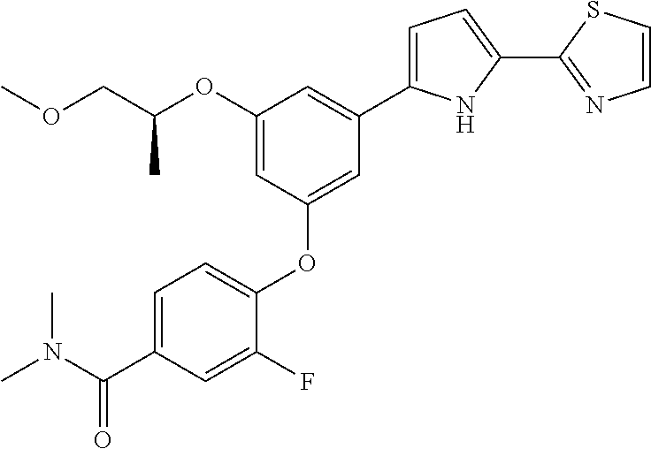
C1(OC(COC)C)=CC(OC2=CC=C(C(N(C)C)=O)C=C2F)=CC(C2=CC=C(C3=NC=CS3)N2)=C1
